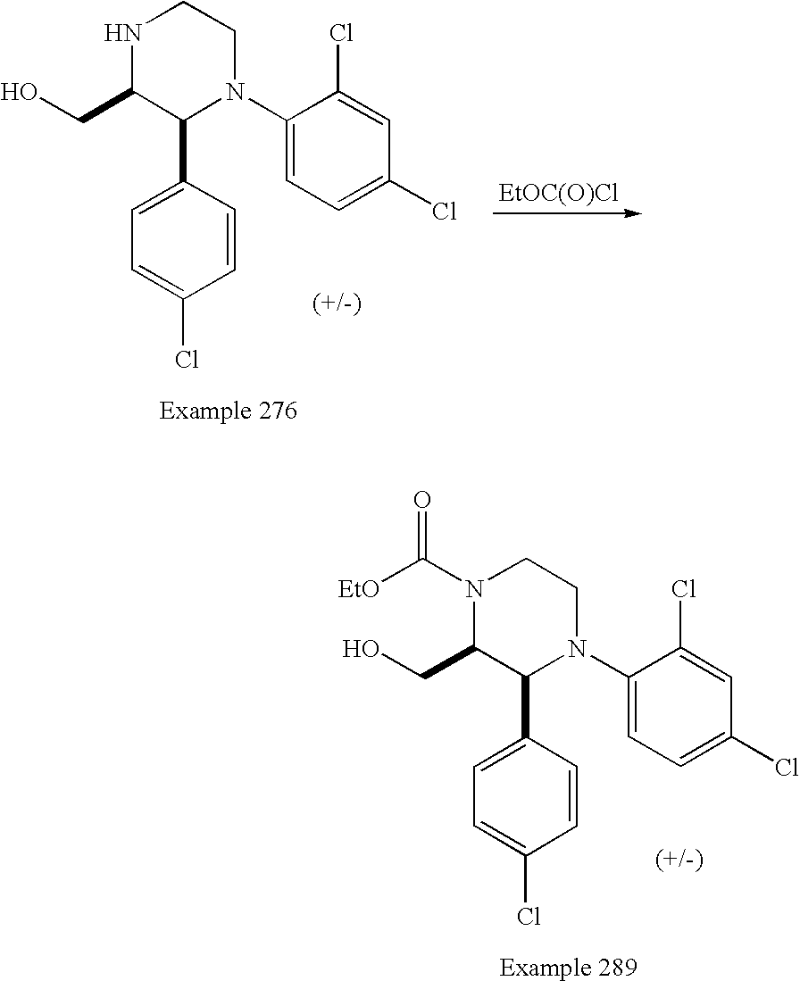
C1(N2CCNC(CO)C2C2=CC=C(Cl)C=C2)=CC=C(Cl)C=C1Cl.[EtOC(O)Cl].C1(N2CCN(C([EtO])=O)C(CO)C2C2=CC=C(Cl)C=C2)=CC=C(Cl)C=C1Cl
